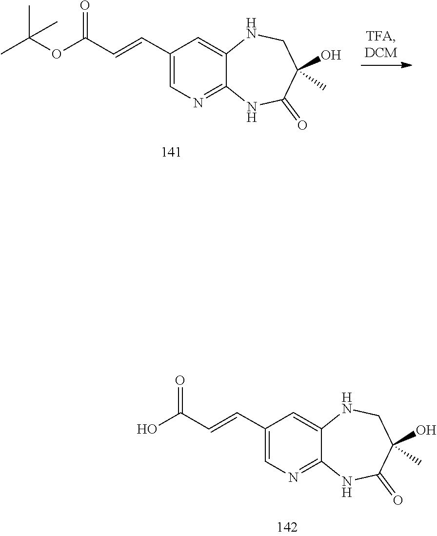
C(=CC(OC(C)(C)C)=O)C1=CN=C2NC(=O)C(O)(C)CNC2=C1.C(=CC(O)=O)C1=CN=C2NC(=O)C(O)(C)CNC2=C1
